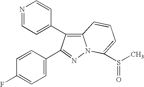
N1=CC=C(C2=C3N(N=C2C2=CC=C(F)C=C2)C(S(C)=O)=CC=C3)C=C1
